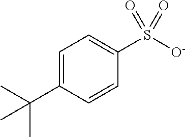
C1=C(C(C)(C)C)C=CC(S([O-])(=O)=O)=C1
